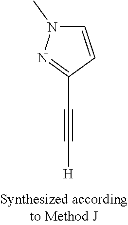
C1(C#C[H])=NN(C)C=C1
